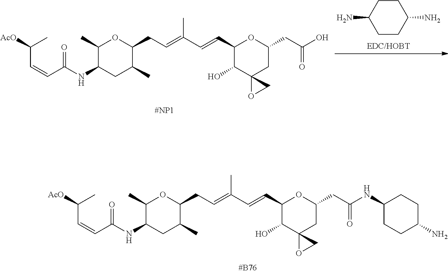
C(C=CC(=O)NC1CC(C)C(CC=C(C=CC2C(O)C3(CC(CC(NC4CCC(N)CC4)=O)O2)OC3)C)OC1C)(C)[AcO].C(C=CC(=O)NC1CC(C)C(CC=C(C=CC2C(O)C3(CC(CC(O)=O)O2)OC3)C)OC1C)(C)[AcO].C1CC(N)CCC1N
